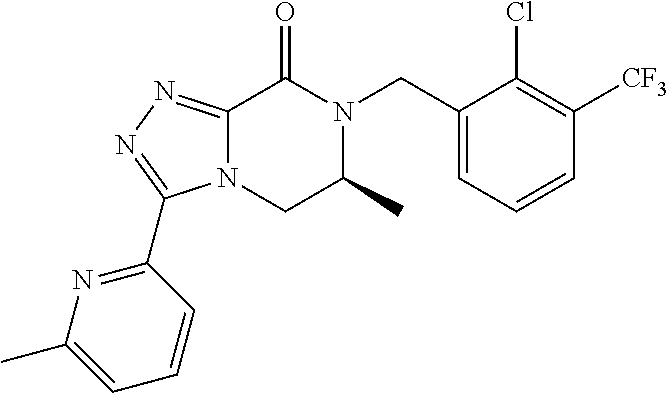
C12=NN=C(C3=NC(C)=CC=C3)N1CC(C)N(CC1=CC=CC([CF3])=C1Cl)C2=O
